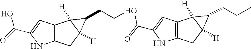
C12=C(C=C(C(=O)O)N1)C1([H])C([H])(C2)C1CCOC(=O)C1=CC2=C(N1)CC1([H])C2([H])C1CCC
